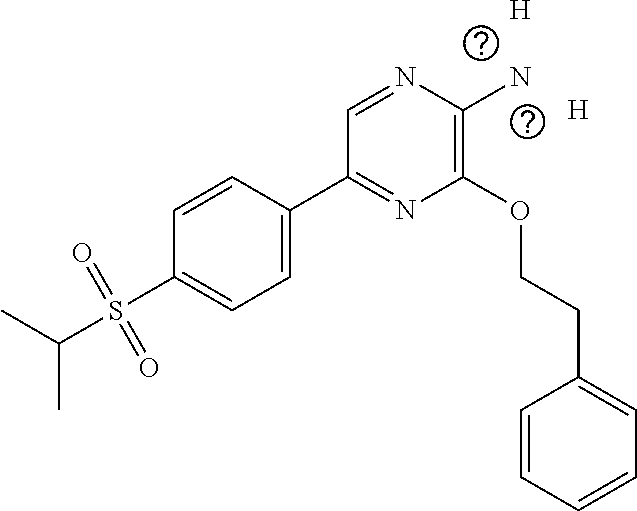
C(S(C1=CC=C(C2=NC(OCCC3=CC=CC=C3)=C(N)N=C2)C=C1)(=O)=O)(C)C.[H].[H]
